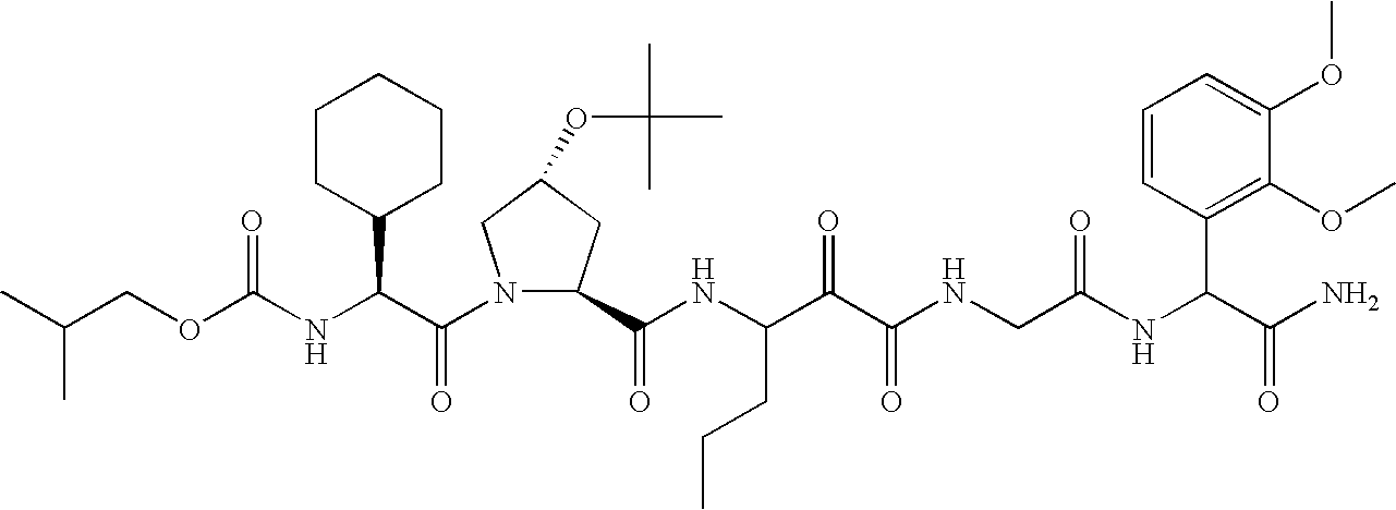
C(NC(C(N1C(C(NC(C(C(NCC(NC(C(N)=O)C2=C(OC)C(OC)=CC=C2)=O)=O)=O)CCC)=O)CC(OC(C)(C)C)C1)=O)C1CCCCC1)(=O)OCC(C)C
